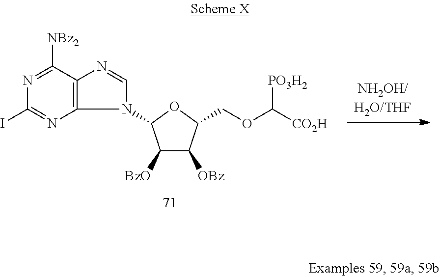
N1=C([NBz2])C2=C(N=C1I)N(C1C([BzO])C([OBz])C(COC([CO2H])[PO3H2])O1)C=N2
